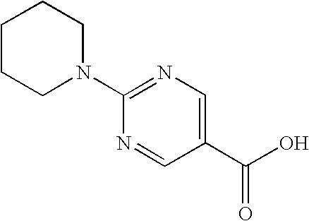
C1(N2CCCCC2)=NC=C(C(O)=O)C=N1
